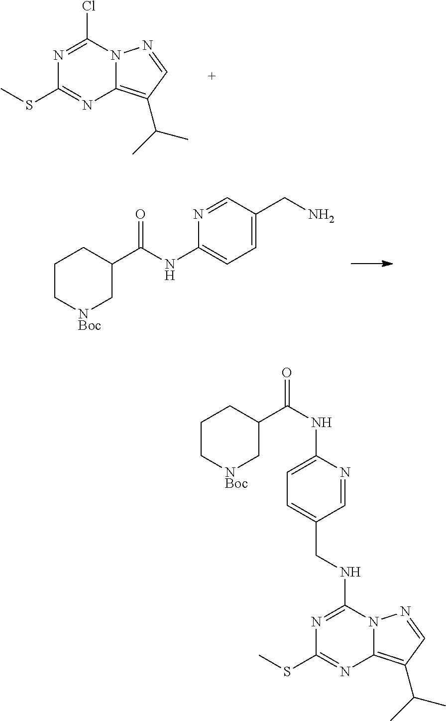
C1C[NBoc]CC(C(NC2=CC=C(CN)C=N2)=O)C1.N1=C(Cl)N2C(=C(C(C)C)C=N2)N=C1SC.N1=C(NCC2=CC=C(NC(=O)C3CCC[NBoc]C3)N=C2)N2C(=C(C(C)C)C=N2)N=C1SC
